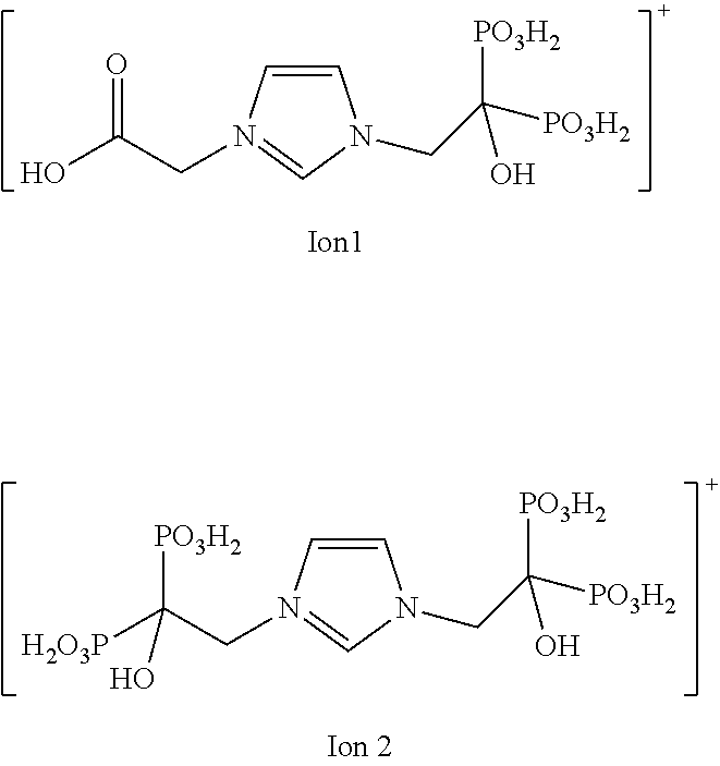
C1=CN(CC(O)=O)=CN1CC([PO3H2])([PO3H2])O.C1=CN(CC([H2O3P])([PO3H2])O)=CN1CC([PO3H2])(O)[PO3H2]
